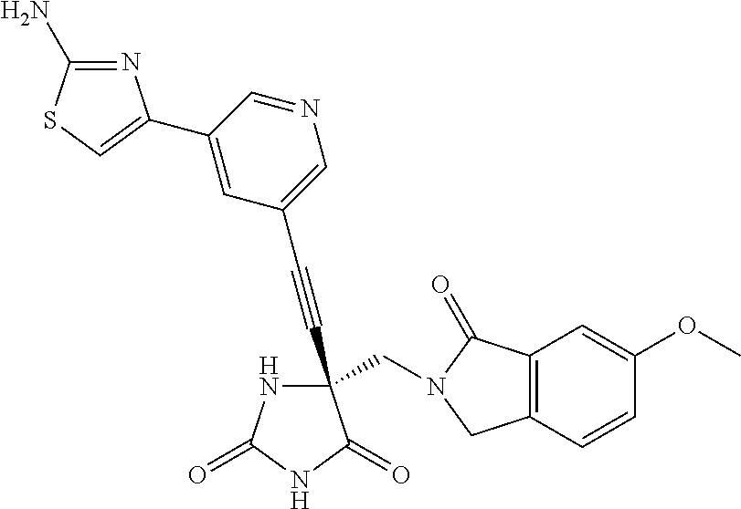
C(#CC1(CN2C(=O)C3=C(C2)C=CC(OC)=C3)NC(=O)NC1=O)C1=CN=CC(C2=CSC(N)=N2)=C1
